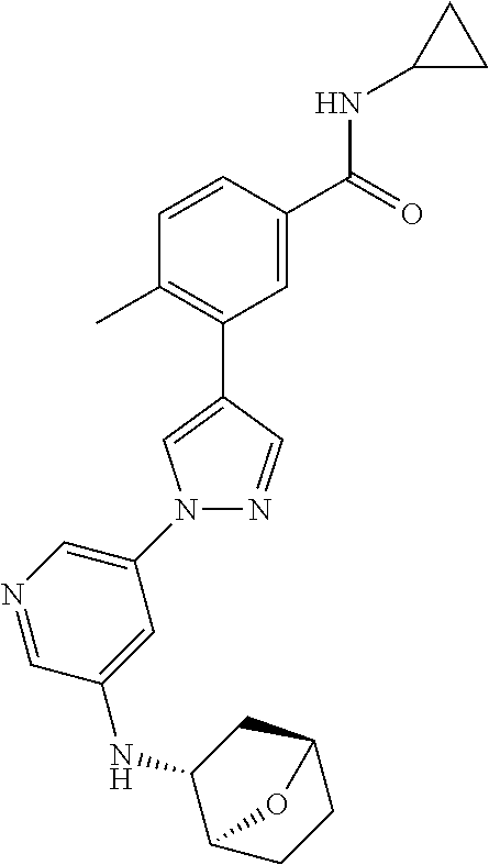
C1=C(C(=O)NC2CC2)C=CC(C)=C1C1=CN(C2=CN=CC(NC3C4CCC(C3)O4)=C2)N=C1
